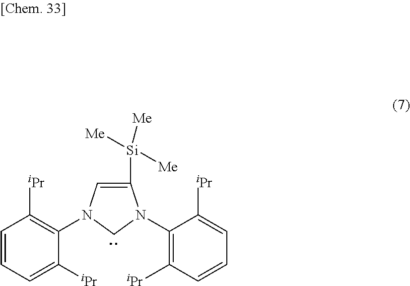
C1([Si]([Me])([Me])[Me])=CN(C2=C([iPr])C=CC=C2[iPr])CN1C1=C([iPr])C=CC=C1[iPr]
